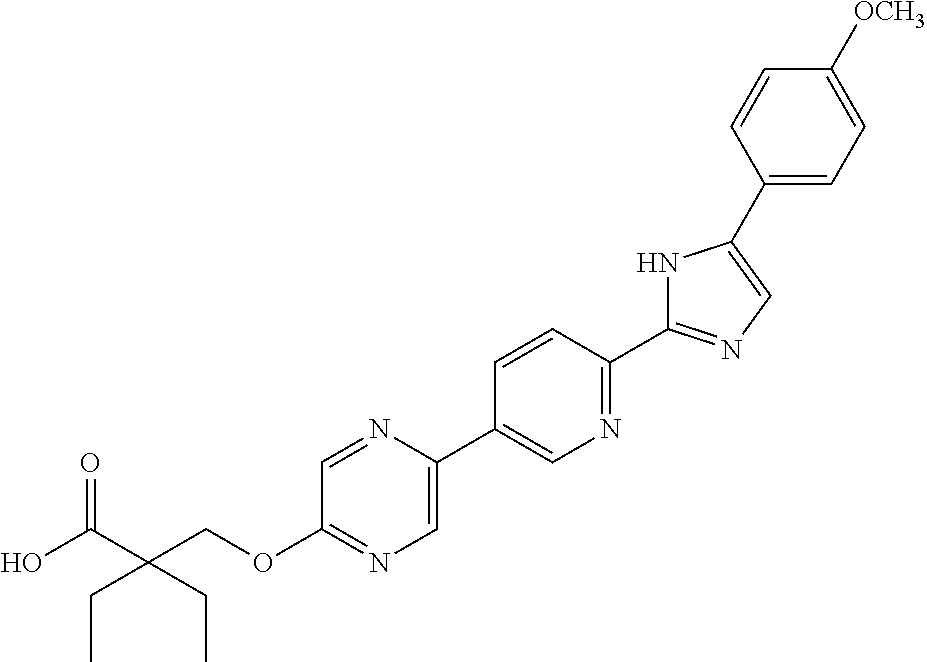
OC(C(COC1=NC=C(C2=CN=C(C3=NC=C(C4=CC=C([OCH3])C=C4)N3)C=C2)N=C1)(CC)CC)=O
